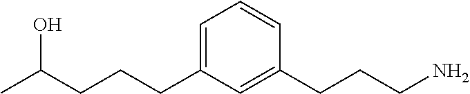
C1=C(CCCC(C)O)C=C(CCCN)C=C1
